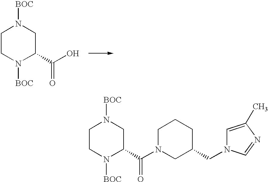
C1CN([BOC])C(C(O)=O)CN1[BOC].C1CN([BOC])C(C(N2CC(CN3C=C(C)N=C3)CCC2)=O)CN1[BOC]
